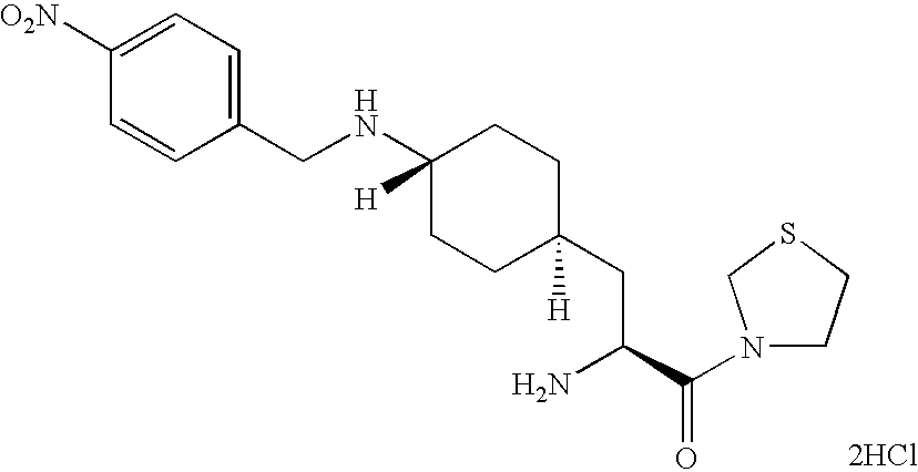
C1([O2N])=CC=C(CNC2([H])CCC([H])(CC(N)C(N3CCSC3)=O)CC2)C=C1.[2HCl]
